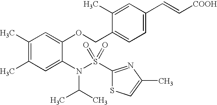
C1(C)=C(C)C=C(N(S(C2=NC(C)=CS2)(=O)=O)C(C)C)C(OCC2=CC=C(C=C[COOH])C=C2C)=C1
